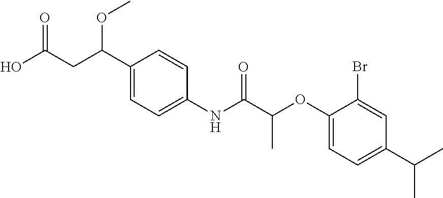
C1(C(CC(=O)O)OC)=CC=C(NC(C(OC2=CC=C(C(C)C)C=C2Br)C)=O)C=C1
